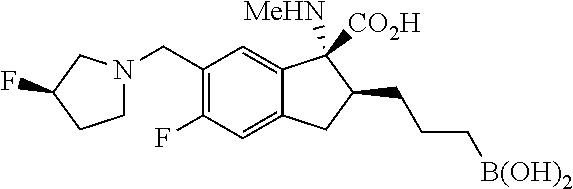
C1(CN2CCC(F)C2)=C(F)C=C2C(=C1)C([MeHN])([CO2H])C(CCC[B(OH)2])C2
